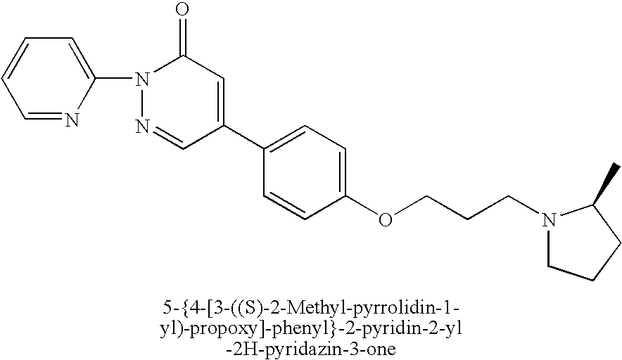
C1=NC(N2N=CC(C3=CC=C(OCCCN4CCCC4C)C=C3)=CC2=O)=CC=C1
